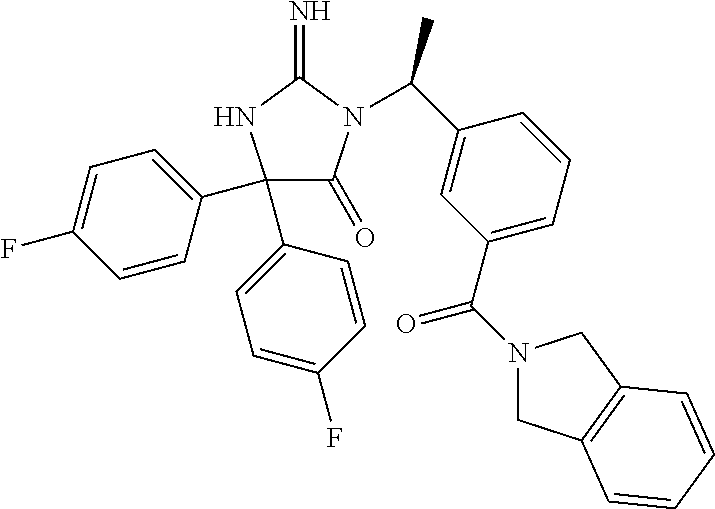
C1(C2=CC=C(F)C=C2)(C2=CC=C(F)C=C2)C(=O)N(C(C2=CC(C(N3CC4=C(C3)C=CC=C4)=O)=CC=C2)C)C(=N)N1
